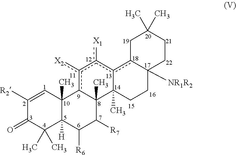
O=C1C([R2])=CC2(C)C([H])(C1(C)C)C([R6])C([R7])C1(C)c2c([X2])c([X1])c2c3C([NR1R2])(CCC12C)CCC(C)(C)C3
